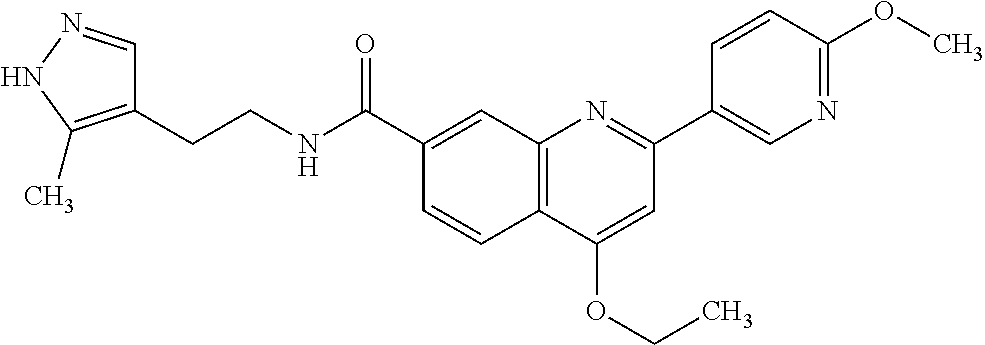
C1(C(NCCC2=C(C)NN=C2)=O)=CC2=C(C=C1)C(OCC)=CC(C1=CN=C(OC)C=C1)=N2
